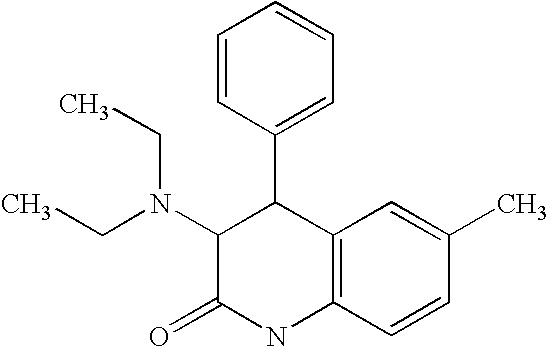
C1=CC(C2C(N(CC)CC)C(=O)NC3=C2C=C(C)C=C3)=CC=C1
